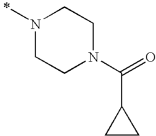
N1(C)CCN(C(=O)C2CC2)CC1
